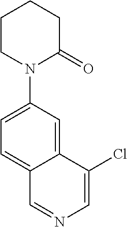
N1(C2=CC=C3C(=C2)C(Cl)=CN=C3)C(=O)CCCC1
